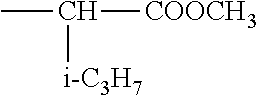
CC([COOCH3])[i-C3H7]
